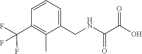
C(C1=C(C)C(CNC(=O)C(=O)O)=CC=C1)(F)(F)F
